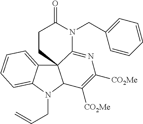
C12=CC=CC=C1N(CC=C)C1C23C(=NC([CO2Me])=C1[CO2Me])N(CC1=CC=CC=C1)C(=O)CC3
